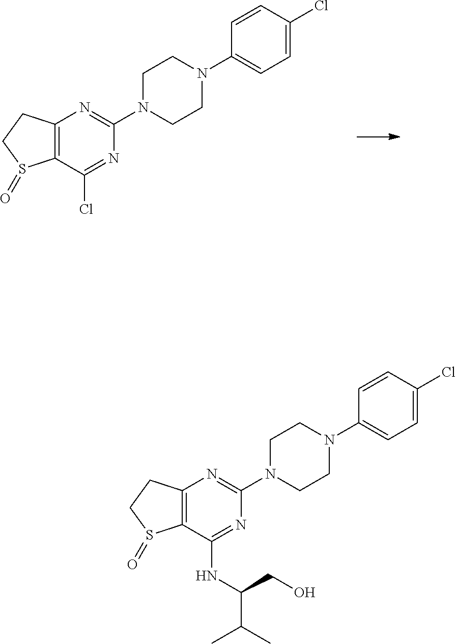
C12=C(C(Cl)=NC(N3CCN(C4=CC=C(Cl)C=C4)CC3)=N1)S(=O)CC2.C12=C(C(NC(CO)C(C)C)=NC(N3CCN(C4=CC=C(Cl)C=C4)CC3)=N1)S(=O)CC2
